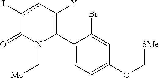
C1(C2=C([Y])cc(I)C(=O)N2C[Me])=CC=C(OC[SMe])C=C1Br
